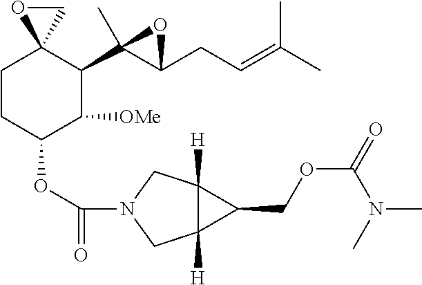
C1CC(OC(=O)N2CC3([H])C([H])(C2)C3COC(=O)N(C)C)C([OMe])C(C2(C)C(CC=C(C)C)O2)C12CO2
